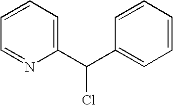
C1=CC=C(C(C2=CC=CC=C2)Cl)N=C1
